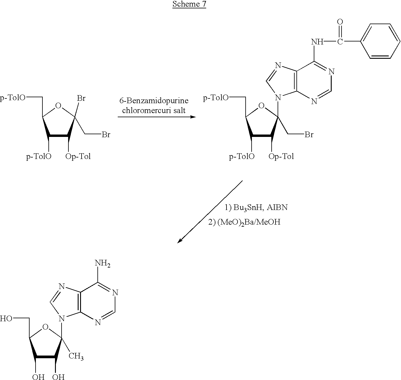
C1([p-TolO])C([Op-Tol])C(CBr)(N2C3=C(C(NC(=O)C4=CC=CC=C4)=NC=N3)N=C2)OC1C[p-TolO].C1([p-TolO])C([Op-Tol])C(CBr)(Br)OC1C[p-TolO].C1(O)C(O)C(C)(N2C3=C(C(N)=NC=N3)N=C2)OC1CO
